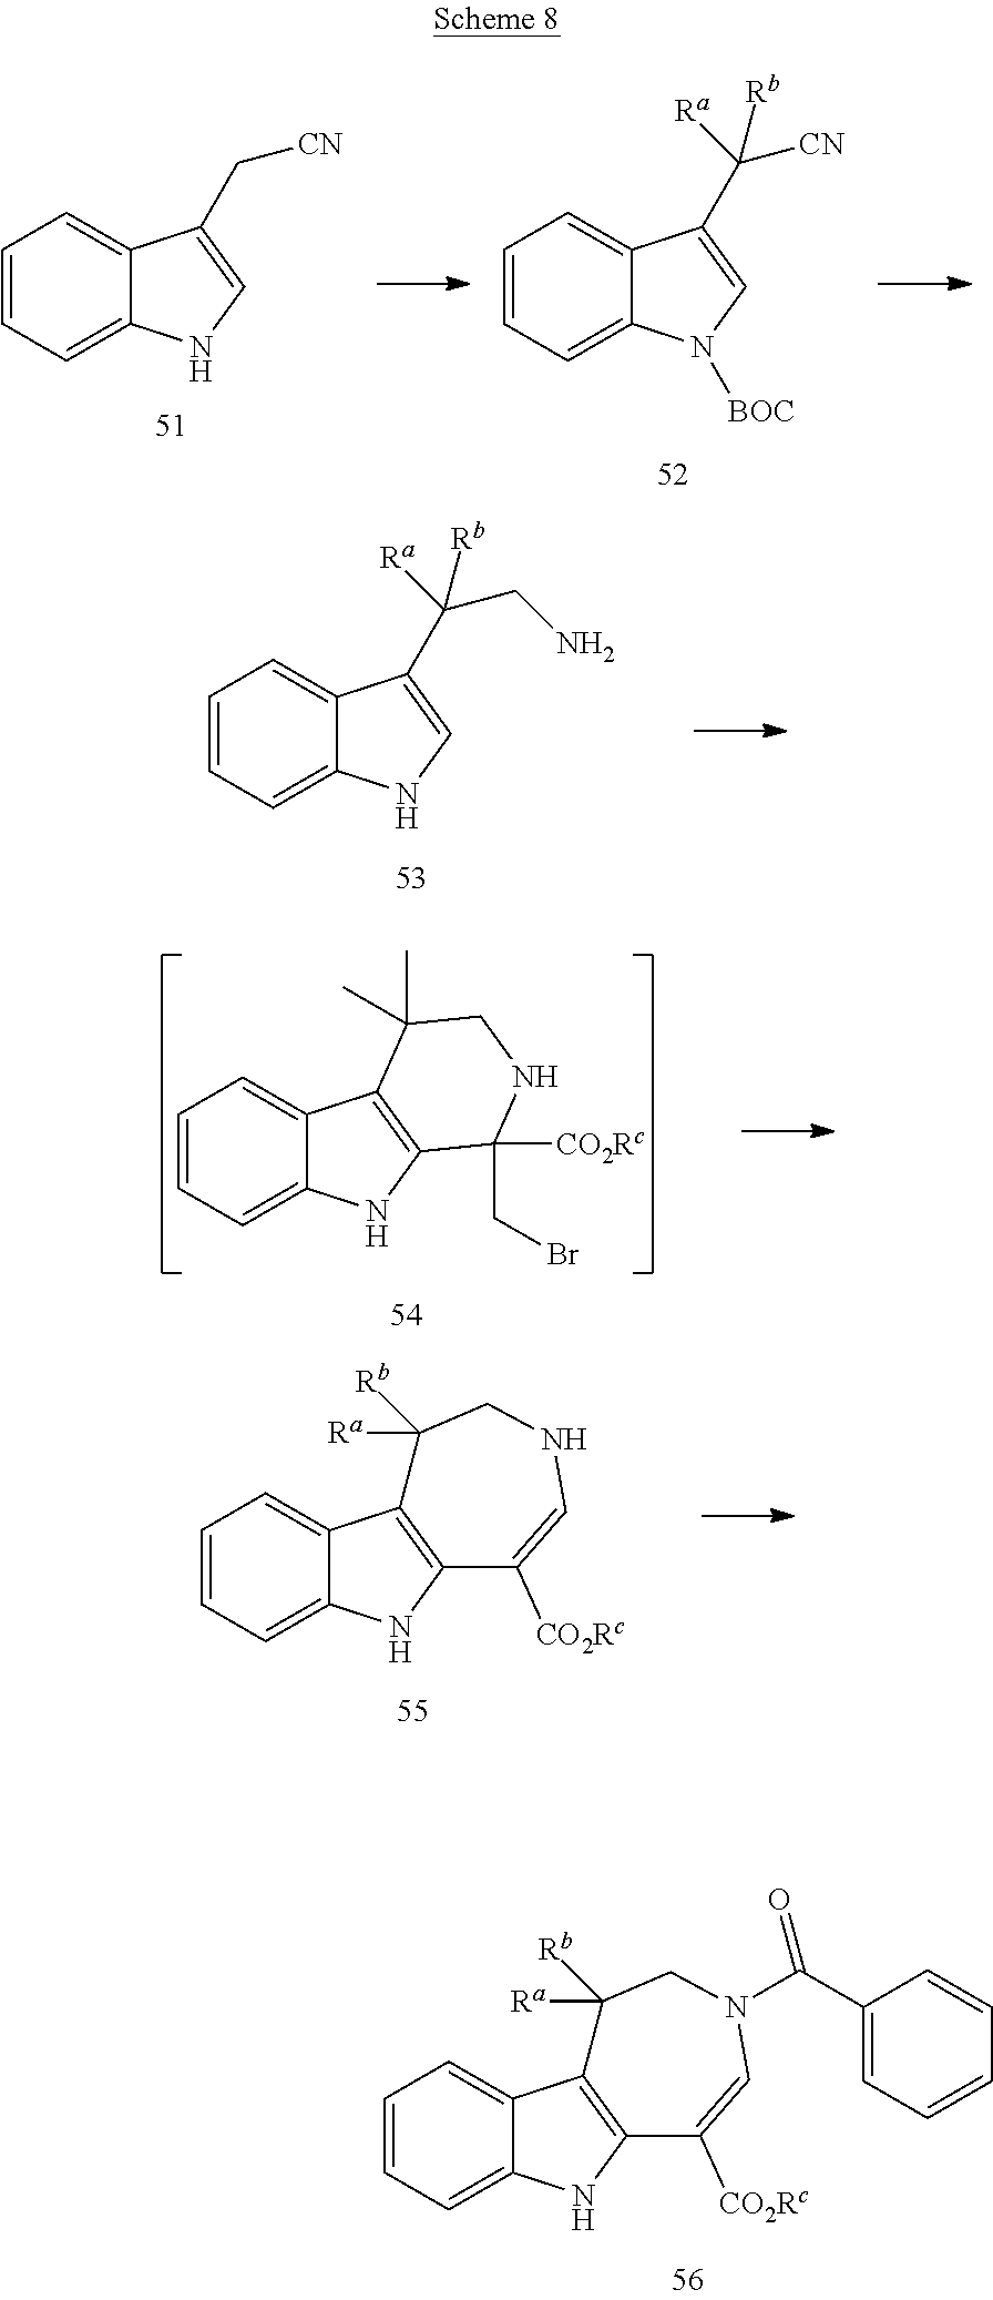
C1=CC=C2C(=C1)C1=C(N2)C([CO2Rc])=CN(C(C2=CC=CC=C2)=O)CC1([Ra])[Rb].C1=CC=C2C(=C1)C(C[CN])=CN2.C1=CC=C2C(=C1)C(C([CN])([Rb])[Ra])=CN2[BOC].C1=CC=C2C(=C1)C(C(CN)([Rb])[Ra])=CN2.C1=CC=C2C(=C1)C1=C(N2)C([CO2Rc])(CBr)NCC1(C)C.C1=CC=C2C(=C1)C1=C(N2)C([CO2Rc])=CNCC1([Ra])[Rb]
